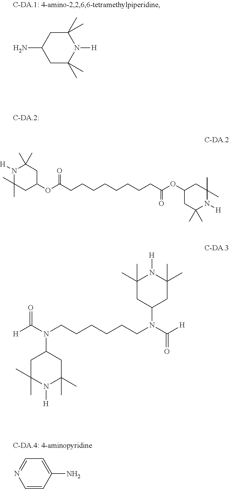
C1(C)(C)CC(N)CC(C)(C)N1[H].C1=C(N)C=CN=C1.N1([H])C(C)(C)CC(OC(CCCCCCCCC(OC2CC(C)(C)N([H])C(C)(C)C2)=O)=O)CC1(C)C.[H]C(N(CCCCCCN(C([H])=O)C1CC(C)(C)N([H])C(C)(C)C1)C1CC(C)(C)N([H])C(C)(C)C1)=O
